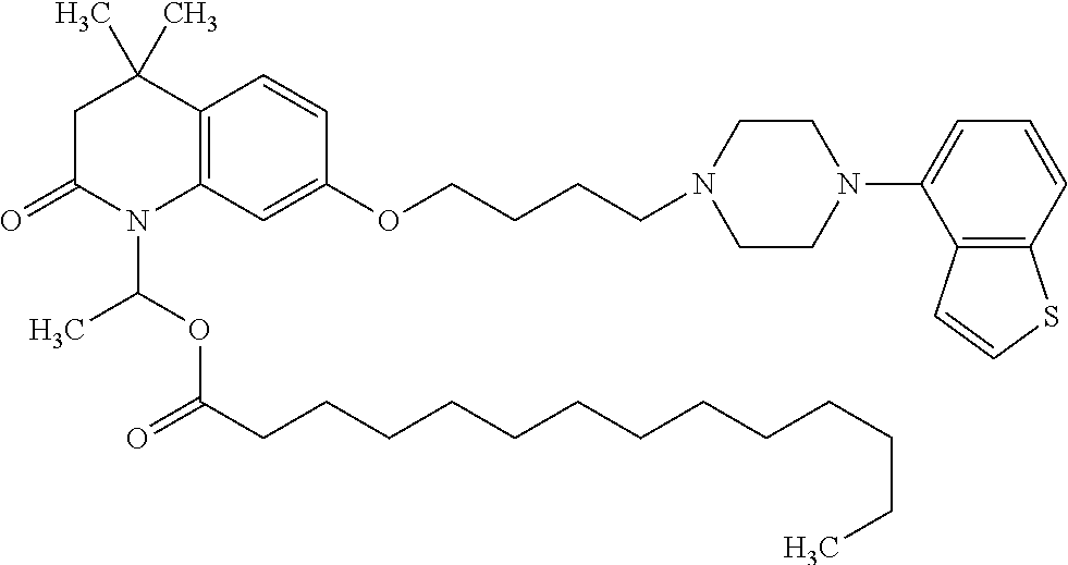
C12=C(C=C(OCCCCN3CCN(C4=CC=CC5=C4C=CS5)CC3)C=C1)N(C(OC(=O)CCCCCCCCCCCCC)C)C(=O)CC2(C)C
